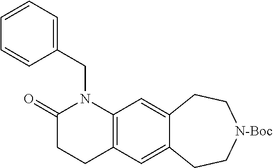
C1(=O)CCC2=C(N1CC1=CC=CC=C1)C=C1C(=C2)CC[N-Boc]CC1
